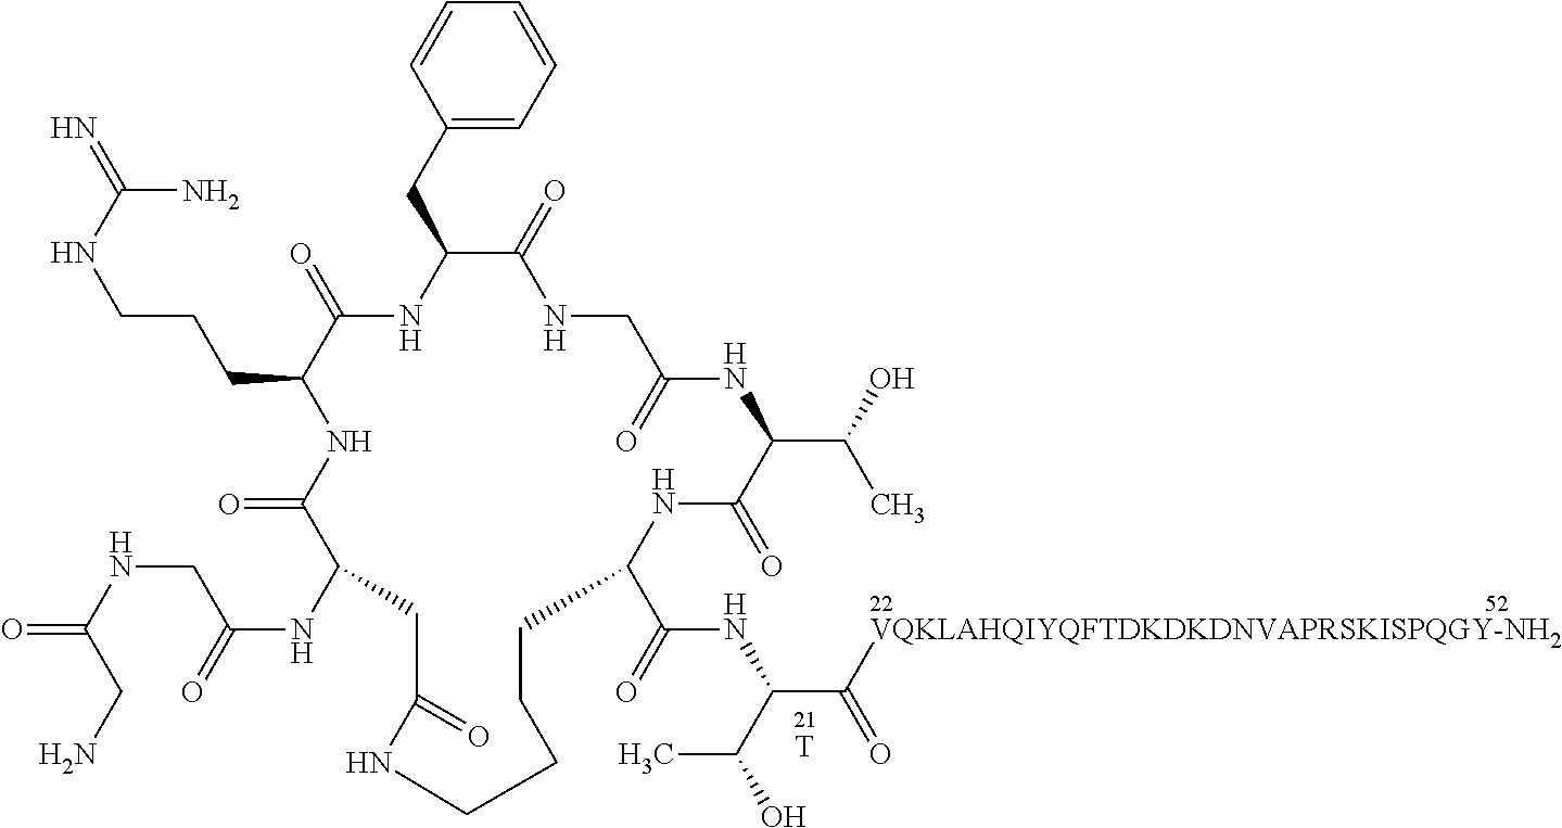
C(C1C(=O)NC(CC2=CC=CC=C2)C(=O)NCC(=O)NC(C(O)C)C(=O)NC(C(=O)NC(C([VQKLAHQIYQFTDKDKDNVAPRSKISPQGY-NH2])=O)C(O)C)CCCCNC(=O)CC(NC(=O)CNC(=O)CN)C(=O)N1)CCNC(=N)N.[T]
